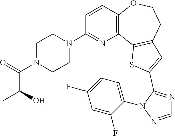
C1(N2CCN(C(=O)C(C)O)CC2)=NC2=C(C=C1)OCCC1=C2SC(C2=NC=NN2C2=CC=C(F)C=C2F)=C1
